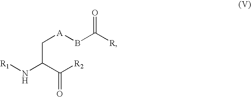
C(C(C(=O)[R2])N[R1])[A]BC(=O)[R]
